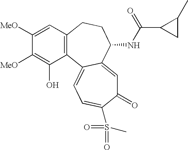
C1([MeO])=CC2=C(C(O)=C1[MeO])C1=CC=C(S(C)(=O)=O)C(=O)C=C1C(NC(C1CC1C)=O)CC2
